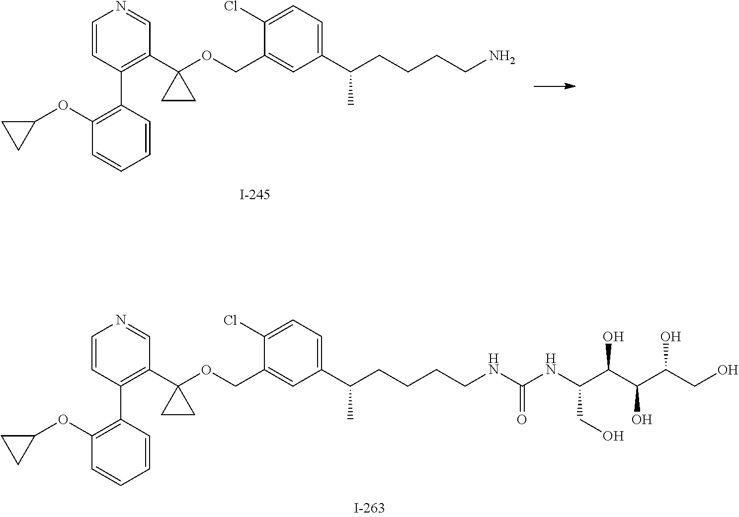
C1(C(CCCCN)C)=CC=C(Cl)C(COC2(C3=C(C4=C(OC5CC5)C=CC=C4)C=CN=C3)CC2)=C1.C(CCCCNC(NC(C(C(C(CO)O)O)O)CO)=O)(C)C1=CC=C(Cl)C(COC2(C3=C(C4=C(OC5CC5)C=CC=C4)C=CN=C3)CC2)=C1
